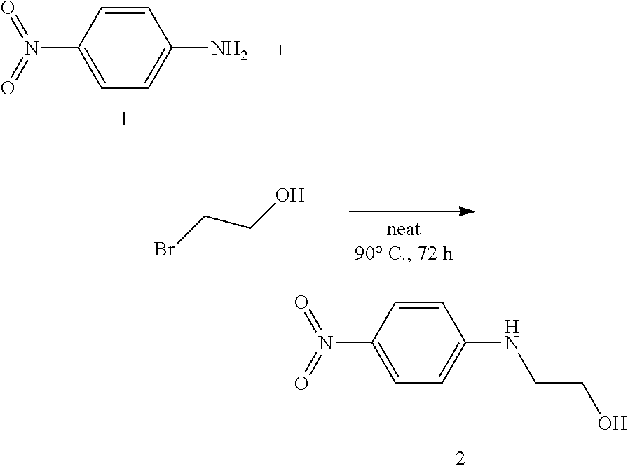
N(C1=CC=C(N)C=C1)(=O)=O.N(C1=CC=C(NCCO)C=C1)(=O)=O.OCCBr
